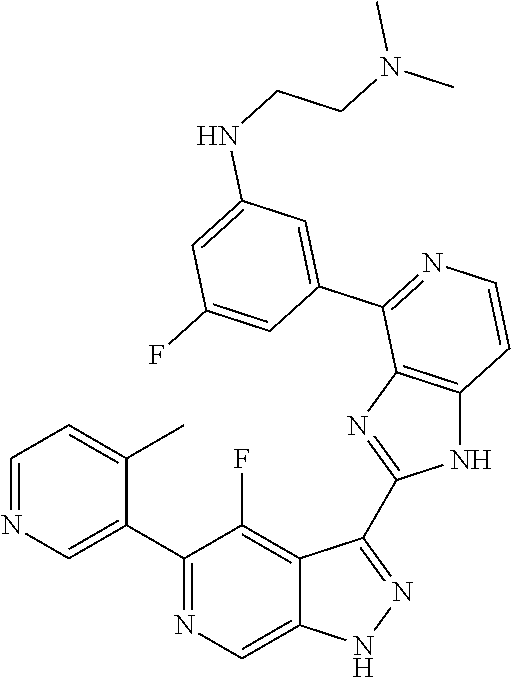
C1=NC=C(C2=NC=C3C(=C2F)C(C2=NC4=C(N2)C=CN=C4C2=CC(NCCN(C)C)=CC(F)=C2)=NN3)C(C)=C1
